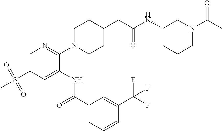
C1=C(S(=O)(=O)C)C=C(NC(C2=CC=CC(C(F)(F)F)=C2)=O)C(N2CCC(CC(NC3CCCN(C(C)=O)C3)=O)CC2)=N1
